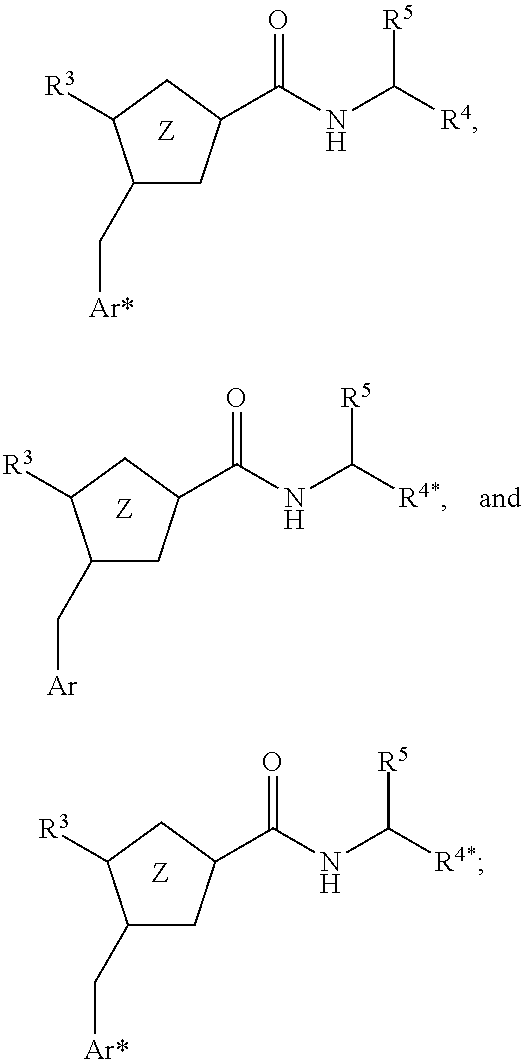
C1(C[Ar*])CC(C(NC([R4])[R5])=O)CC1[R3].C1(C[Ar*])CC(C(NC([R4*])[R5])=O)CC1[R3].C1(C[Ar])CC(C(NC([R4*])[R5])=O)CC1[R3]
